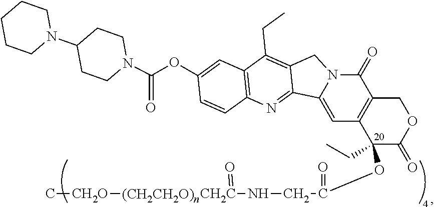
C12=C(COC(=O)C1(OC(CN[CH2C]([(CH2CH2O)n][CH2O]C)=O)=O)CC)C(=O)N1C(=C2)C2=NC3=C(C(CC)=C2C1)C=C(OC(N1CCC(N2CCCCC2)CC1)=O)C=C3
